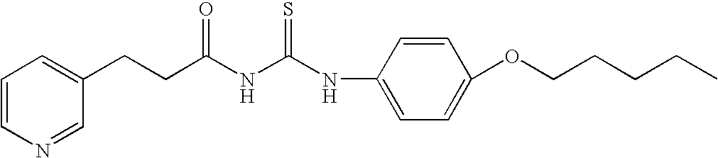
N(C1=CC=C(OCCCCC)C=C1)C(NC(CCC1=CC=CN=C1)=O)=S
